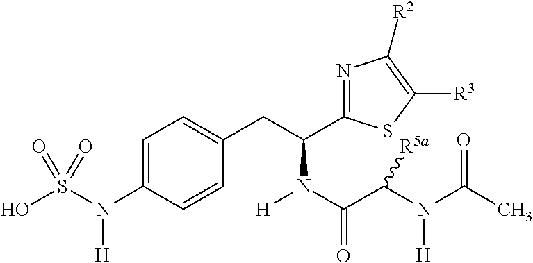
C1=C(N(S(O)(=O)=O)[H])C=CC(CC(C2=NC([R2])=C([R3])S2)N(C(C(N(C(C)=O)[H])[R5a])=O)[H])=C1
